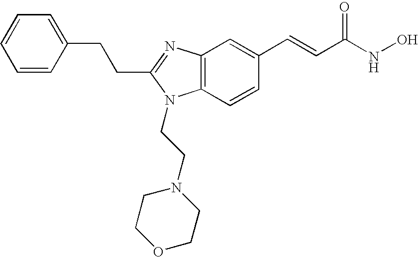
C(C1=NC2=C(C=CC(C=CC(NO)=O)=C2)N1CCN1CCOCC1)CC1=CC=CC=C1
